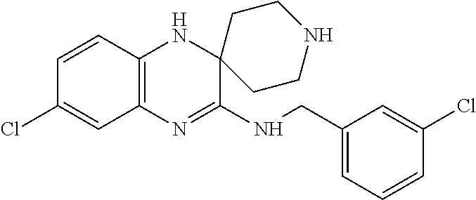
C12=C(N=C(NCC3=CC=CC(Cl)=C3)C3(N1)CCNCC3)C=C(Cl)C=C2
